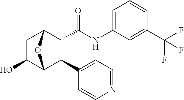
C1(C(F)(F)F)=CC(NC(C2C(C3=CC=NC=C3)C3OC2CC3O)=O)=CC=C1
